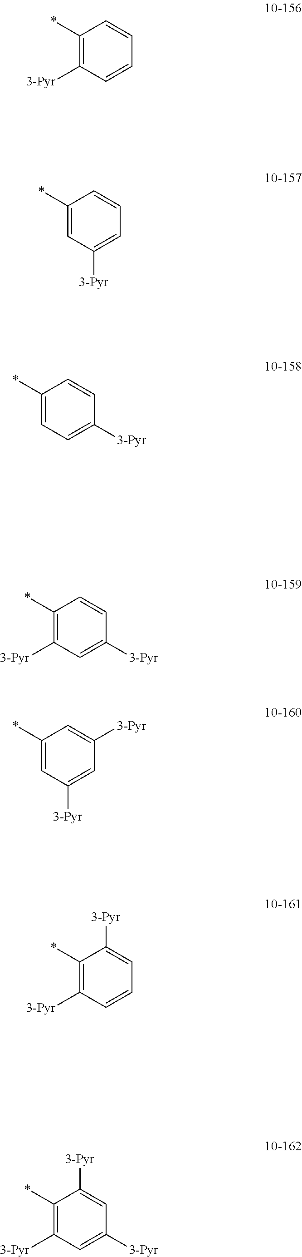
C1(*)=C([3-Pyr])C=CC=C1.C1(*)=CC=C([3-Pyr])C=C1.C1(*)=C([3-Pyr])C=C([3-Pyr])C=C1.C1(*)=CC([3-Pyr])=CC=C1.C1(*)=C([3-Pyr])C=C([3-Pyr])C=C1[3-Pyr].C1(*)=CC([3-Pyr])=CC([3-Pyr])=C1.C1(*)=C([3-Pyr])C=CC=C1[3-Pyr]
